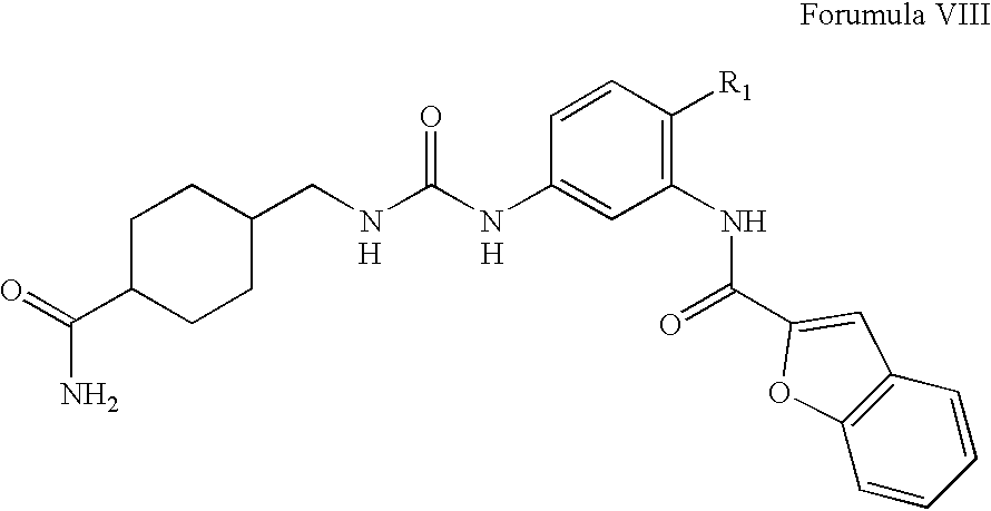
O=C(C1CCC(CNC(NC2=CC(NC(=O)C3=CC4=C(C=CC=C4)O3)=C([R1])C=C2)=O)CC1)N.[H].[H]
